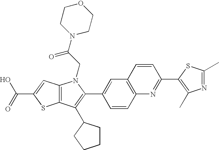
C(C1=CC2=C(S1)C(C1CCCC1)=C(C1=CC3=C(C=C1)N=C(C1=C(C)N=C(C)S1)C=C3)N2CC(=O)N1CCOCC1)(=O)O
